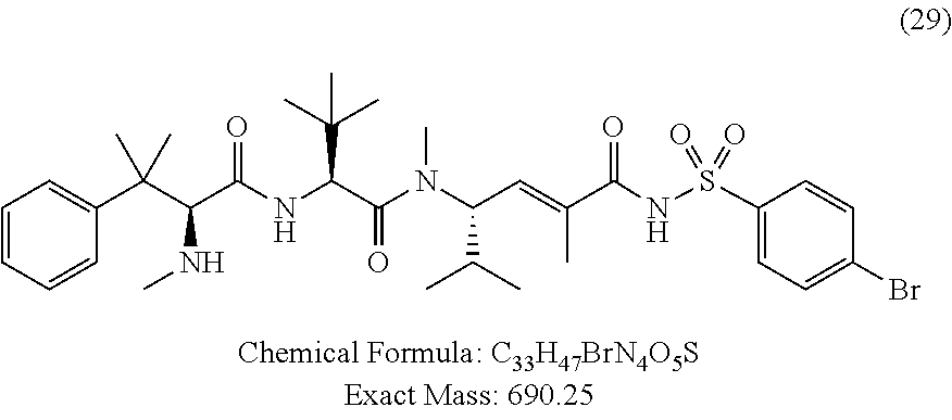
C1=CC=CC(C(C(C(NC(C(N(C(C=C(C(NS(=O)(=O)C2=CC=C(Br)C=C2)=O)C)C(C)C)C)=O)C(C)(C)C)=O)NC)(C)C)=C1
